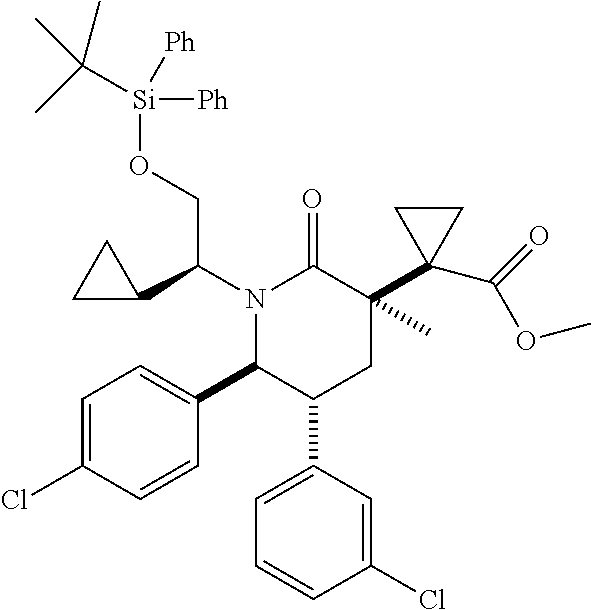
N1(C(C2CC2)CO[Si]([Ph])([Ph])C(C)(C)C)C(C2=CC=C(Cl)C=C2)C(C2=CC=CC(Cl)=C2)CC(C2(C(=O)OC)CC2)(C)C1=O
